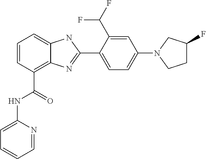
C1=CC(C(=O)NC2=CC=CC=N2)=C2C(=C1)NC(C1=CC=C(N3CCC(F)C3)C=C1C(F)F)=N2
